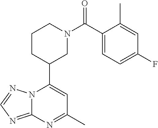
N12C(=NC=N1)N=C(C)C=C2C1CN(C(=O)C2=CC=C(F)C=C2C)CCC1
